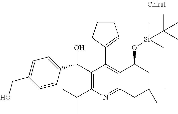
C1(C(O)C2=CC=C(CO)C=C2)=C(C(C)C)N=C2C(=C1C1=CCCC1)C(O[Si](C)(C)C(C)(C)C)CC(C)(C)C2
